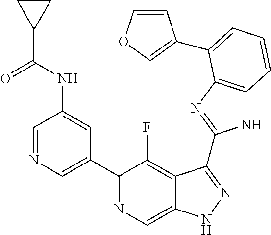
C1=NC=C(C2=NC=C3C(=C2F)C(C2=NC4=C(N2)C=CC=C4C2=COC=C2)=NN3)C=C1NC(C1CC1)=O
